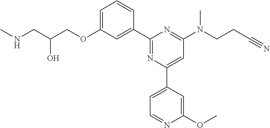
N(CC(COC1=CC=CC(C2=NC(C3=CC=NC(OC)=C3)=CC(N(CCC#N)C)=N2)=C1)O)C
